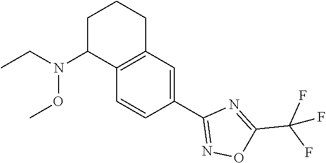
C1(N(OC)CC)C2=C(CCC1)C=C(C1=NOC(C(F)(F)F)=N1)C=C2
